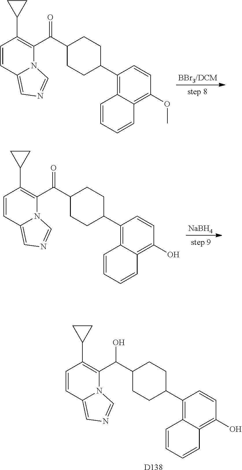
N12C(C(C3CCC(C4=C5C(=C(O)C=C4)C=CC=C5)CC3)=O)=C(C3CC3)C=CC1=CN=C2.[NaBH4].N12C(C(C3CCC(C4=C5C(=C(OC)C=C4)C=CC=C5)CC3)=O)=C(C3CC3)C=CC1=CN=C2.[BBr3/DCM].N12C(C(C3CCC(C4=C5C(=C(O)C=C4)C=CC=C5)CC3)O)=C(C3CC3)C=CC1=CN=C2.[D138]
